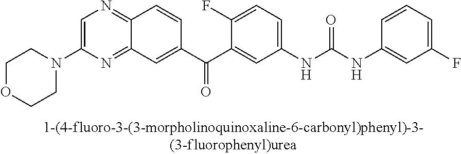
C1=C(N2CCOCC2)N=C2C(=N1)C=CC(C(C1=CC(NC(NC3=CC(F)=CC=C3)=O)=CC=C1F)=O)=C2
